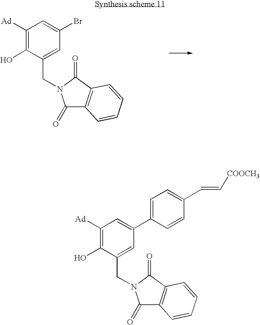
C1([Ad])=C(O)C(CN2C(=O)C3=C(C2=O)C=CC=C3)=CC(Br)=C1.C1([Ad])=C(O)C(CN2C(=O)C3=C(C2=O)C=CC=C3)=CC(C2=CC=C(C=C[COOCH3])C=C2)=C1
